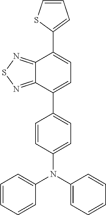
C1=CSC(C2=CC=C(C3=CC=C(N(C4=CC=CC=C4)C4=CC=CC=C4)C=C3)C3=NSN=C32)=C1
